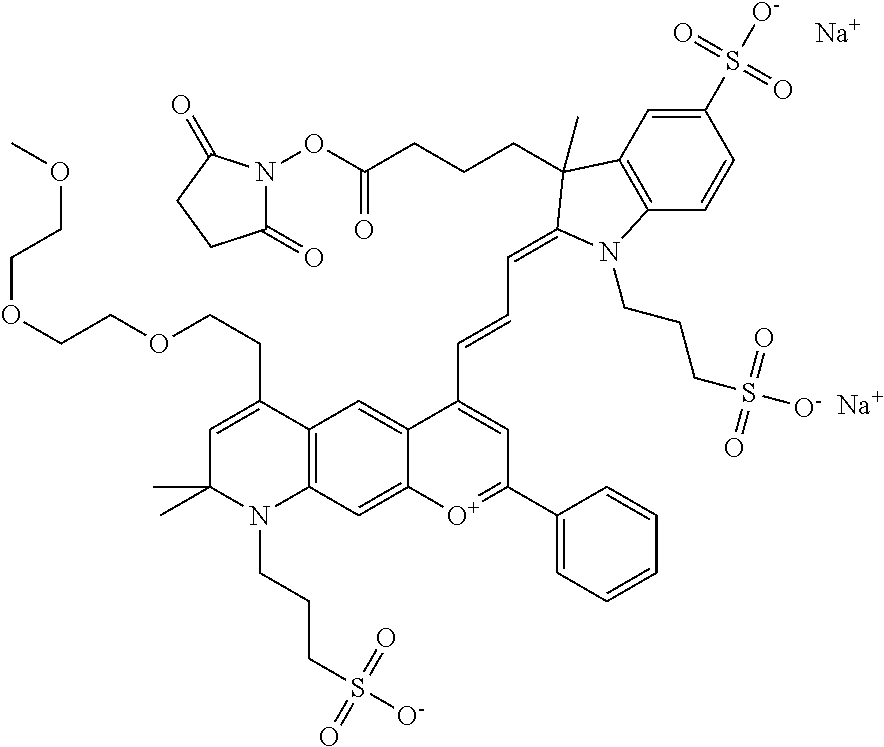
C1=C(CCOCCOCCOC)C2=C(N(CCCS([O-])(=O)=O)C1(C)C)C=C1C(=C2)C(C=CC=C2C(C)(CCCC(ON3C(=O)CCC3=O)=O)C3=C(C=CC(S([O-])(=O)=O)=C3)N2CCCS(=O)(=O)[O-])=CC(C2=CC=CC=C2)=[O+]1.[Na].[Na]
